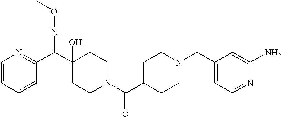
C1=CC=CC(C(=NOC)C2(O)CCN(C(=O)C3CCN(CC4=CC=NC(N)=C4)CC3)CC2)=N1
